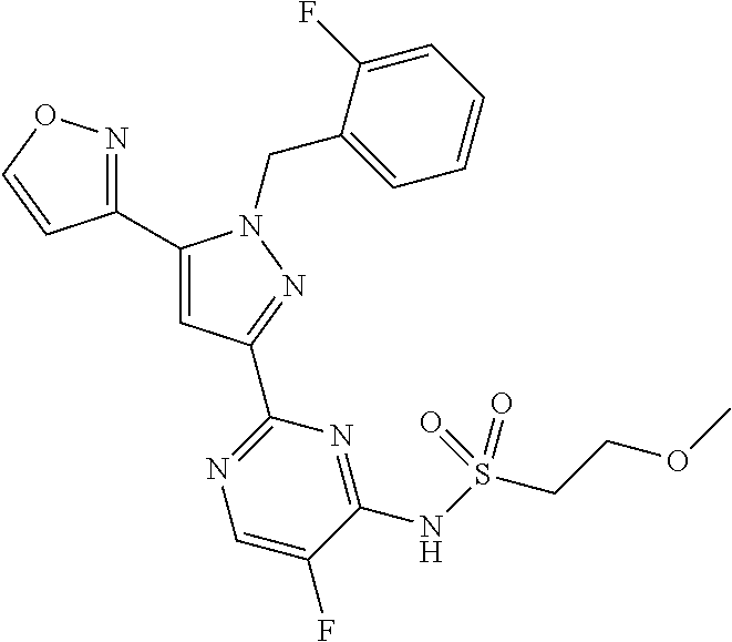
C1(C2=NOC=C2)=CC(C2=NC=C(F)C(NS(CCOC)(=O)=O)=N2)=NN1CC1=CC=CC=C1F
